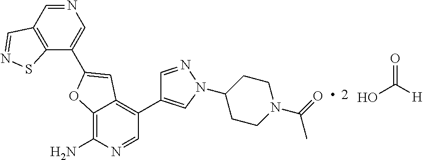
N1=CC2=C(C(C3=CC4=C(C5=CN(C6CCN(C(C)=O)CC6)N=C5)C=NC(N)=C4O3)=C1)SN=C2.OC(=O)[H]
